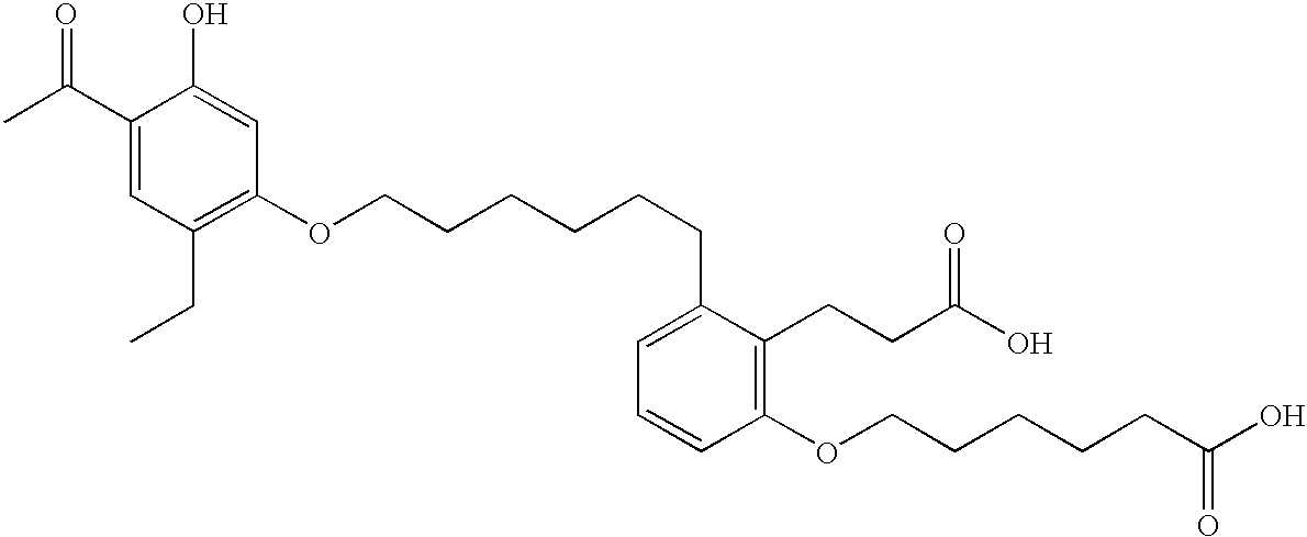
C1(C(C)=O)=CC(CC)=C(OCCCCCCC2=CC=CC(OCCCCCC(O)=O)=C2CCC(O)=O)C=C1O
